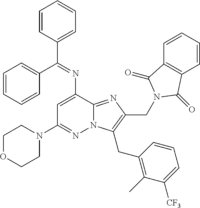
C1OCCN(C2=NN3C(=NC(CN4C(=O)C5=C(C=CC=C5)C4=O)=C3CC3=C(C)C([CF3])=CC=C3)C(N=C(C3=CC=CC=C3)C3=CC=CC=C3)=C2)C1
